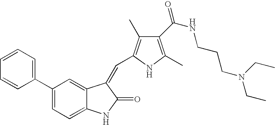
C1(C2=CC=CC=C2)=CC=C2C(=C1)C(=CC1=C(C)C(C(NCCCN(CC)CC)=O)=C(C)N1)C(=O)N2
